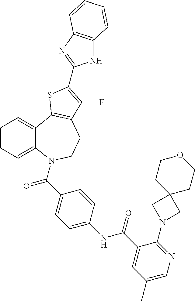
C1=CC=C2C(=C1)C1=C(CCN2C(=O)C2=CC=C(NC(=O)C3=CC(C)=CN=C3N3CC4(C3)CCOCC4)C=C2)C(F)=C(C2=NC3=C(N2)C=CC=C3)S1
